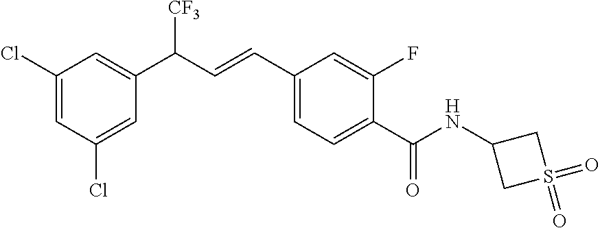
C1(Cl)=CC(Cl)=CC(C(C=CC2=CC=C(C(NC3CS(=O)(=O)C3)=O)C(F)=C2)[CF3])=C1
